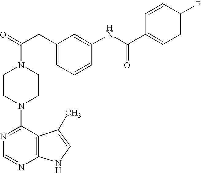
C1CN(C2=NC=NC3=C2C(C)=CN3)CCN1C(=O)CC1=CC=CC(NC(C2=CC=C(F)C=C2)=O)=C1
